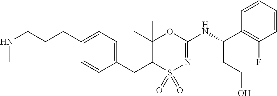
C1=C(CCCNC)C=CC(CC2C(C)(C)OC(NC(C3=C(F)C=CC=C3)CCO)=NS2(=O)=O)=C1
